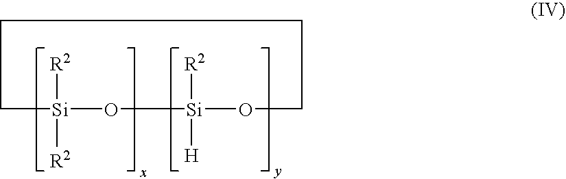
[Si]1([R2])([R2])O[Si]([H])([R2])OCCCC1
